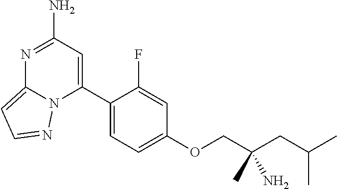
O(C1=CC=C(C2=CC(N)=NC3=CC=NN23)C(F)=C1)CC(CC(C)C)(N)C
